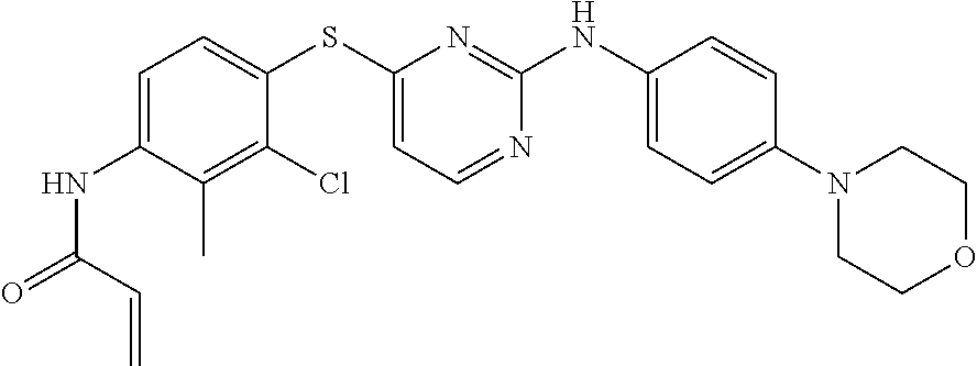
C1(N2CCOCC2)=CC=C(NC2=NC(SC3=CC=C(NC(=O)C=C)C(C)=C3Cl)=CC=N2)C=C1
